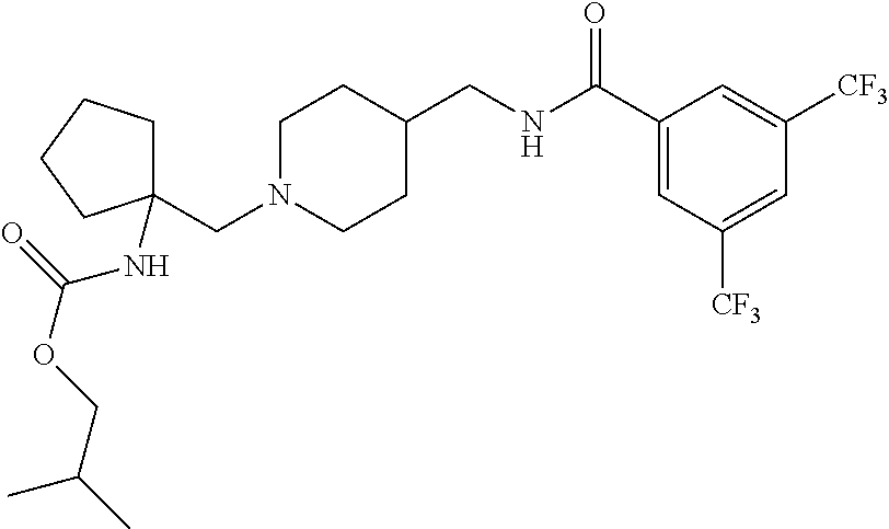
C1N(CC2(NC(OCC(C)C)=O)CCCC2)CCC(CNC(C2=CC([CF3])=CC([CF3])=C2)=O)C1
